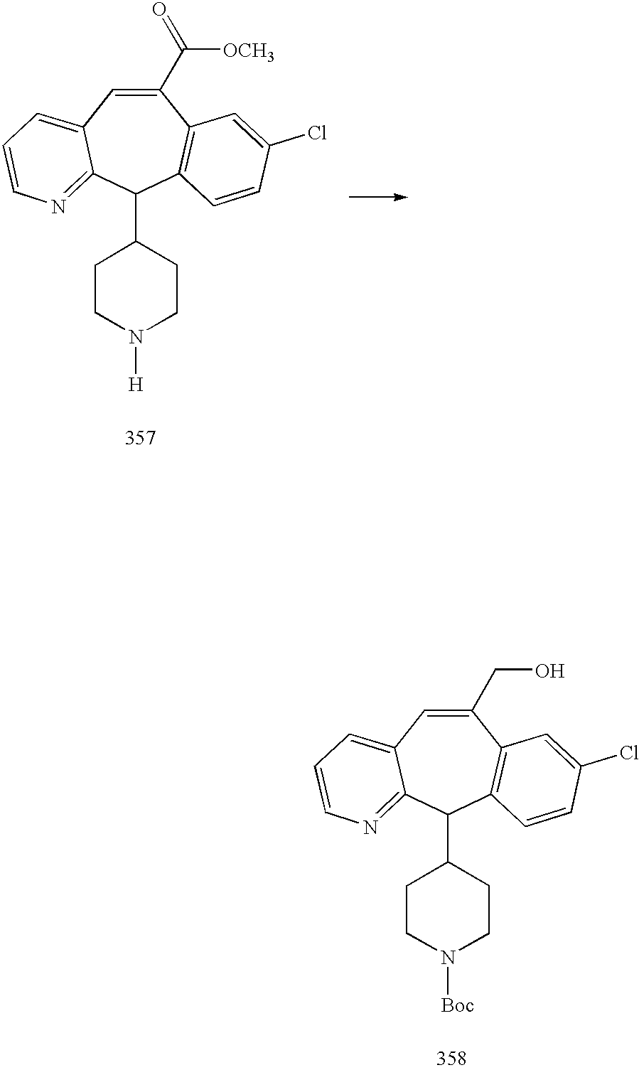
C1(CO)=CC2=CC=CN=C2C(C2CCN([Boc])CC2)C2=C1C=C(Cl)C=C2.C1(C([OCH3])=O)=CC2=CC=CN=C2C(C2CCN([H])CC2)C2=C1C=C(Cl)C=C2
